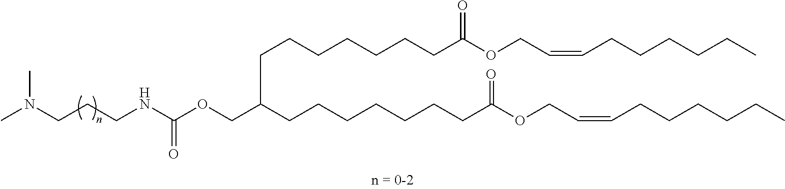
N(CCCNC(OCC(CCCCCCCC(OCC=CCCCCCC)=O)CCCCCCCC(OCC=CCCCCCC)=O)=O)(C)C
